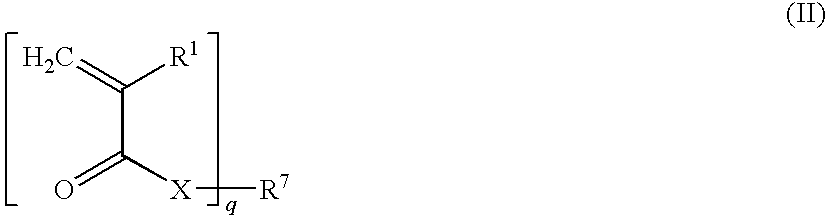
C=C([R1])C(=O)[X][R7]
